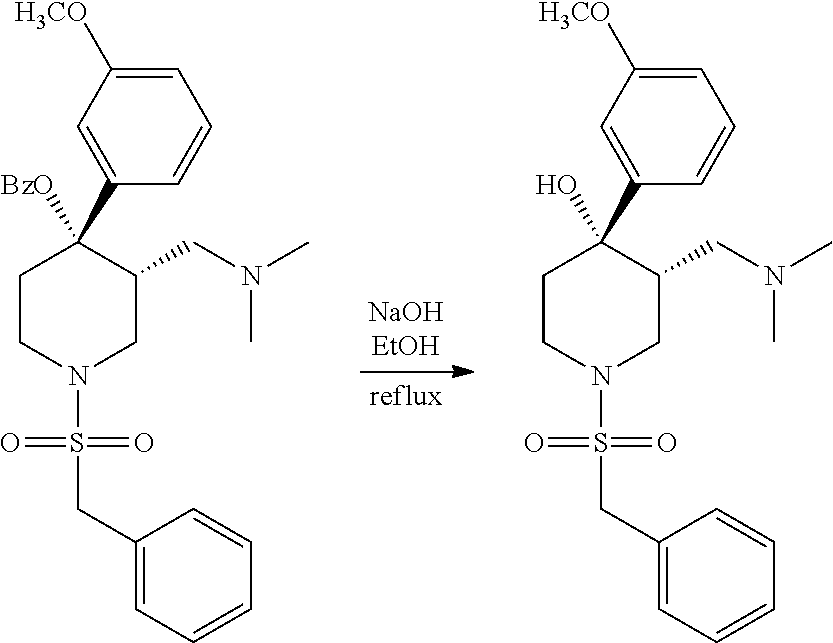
C1CN(S(CC2=CC=CC=C2)(=O)=O)CC(CN(C)C)C1(C1=CC([H3CO])=CC=C1)[BzO].C1CN(S(CC2=CC=CC=C2)(=O)=O)CC(CN(C)C)C1(C1=CC([H3CO])=CC=C1)O
